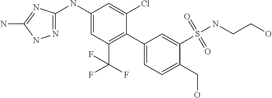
N1=C(NC2=CC(C(F)(F)F)=C(C3=CC=C(CO)C(S(NCCO)(=O)=O)=C3)C(Cl)=C2)N=C(N)N1
